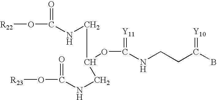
[R22]OC(=O)NCC(CNC(=O)O[R23])OC(=[Y11])NCCC(B)=[Y10]
